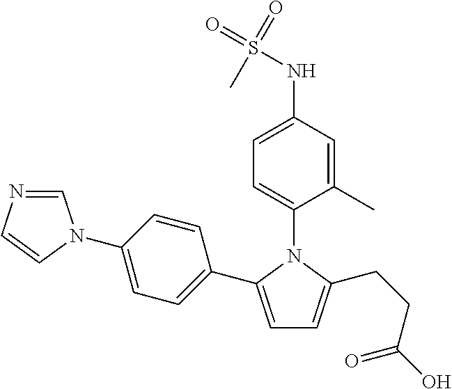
C1=C(C2=CC=C(N3C=NC=C3)C=C2)N(C2=CC=C(NS(=O)(=O)C)C=C2C)C(CCC(O)=O)=C1
